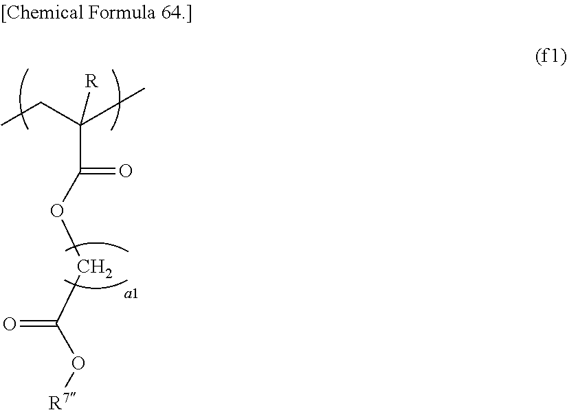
CCC(C(=O)OCC(O[R7])=O)([R])C
